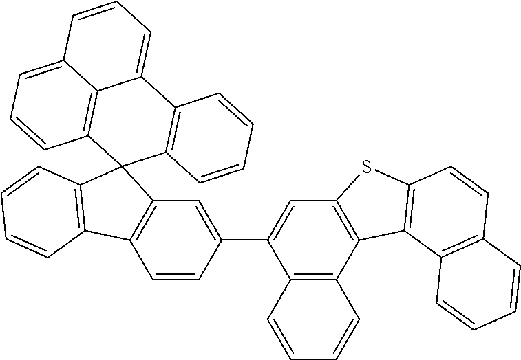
C1=CC2=C(C=C1C1=CC3=C(C4=C1C=CC=C4)C1=C(S3)C=CC3=C1C=CC=C3)C1(C3=C2C=CC=C3)C2=C(C3=CC=CC4=CC=CC1=C34)C=CC=C2
